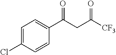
C1=C(Cl)C=CC(C(CC([CF3])=O)=O)=C1
